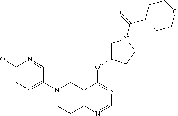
C1(OC)=NC=C(N2CCC3=C(C2)C(OC2CN(C(=O)C4CCOCC4)CC2)=NC=N3)C=N1
